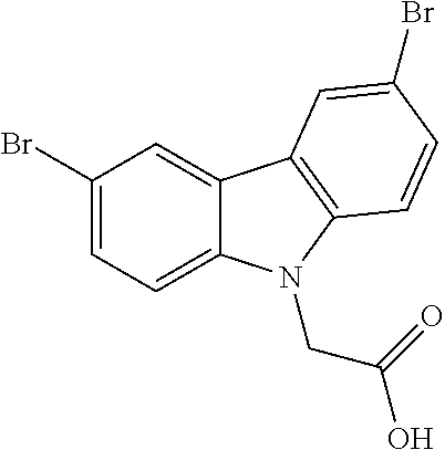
C12=CC(Br)=CC=C1N(CC(O)=O)C1=C2C=C(Br)C=C1
